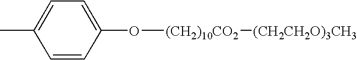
C1=C(C)C=CC(O[(CH2)10CO2][(CH2CH2O)3CH3])=C1
